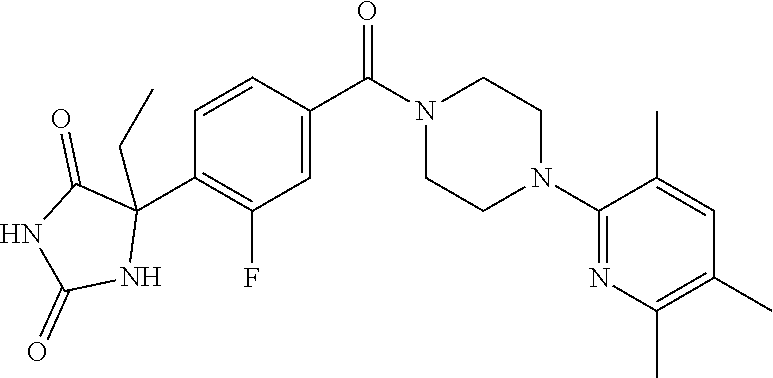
O=C(N1CCN(C2=NC(C)=C(C)C=C2C)CC1)C1=CC(F)=C(C2(CC)C(=O)NC(=O)N2)C=C1
